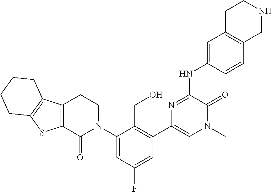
C12=C(C3=C(S1)CCCC3)CCN(C1=CC(F)=CC(C3=CN(C)C(=O)C(NC4=CC5=C(C=C4)CNCC5)=N3)=C1CO)C2=O
